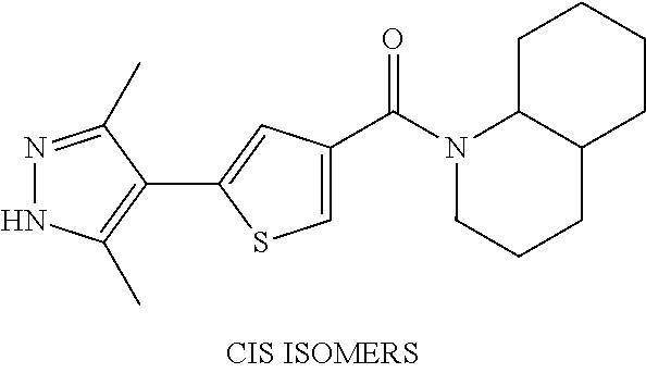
N1=C(C)C(C2=CC(C(N3CCCC4C3CCCC4)=O)=CS2)=C(C)N1
